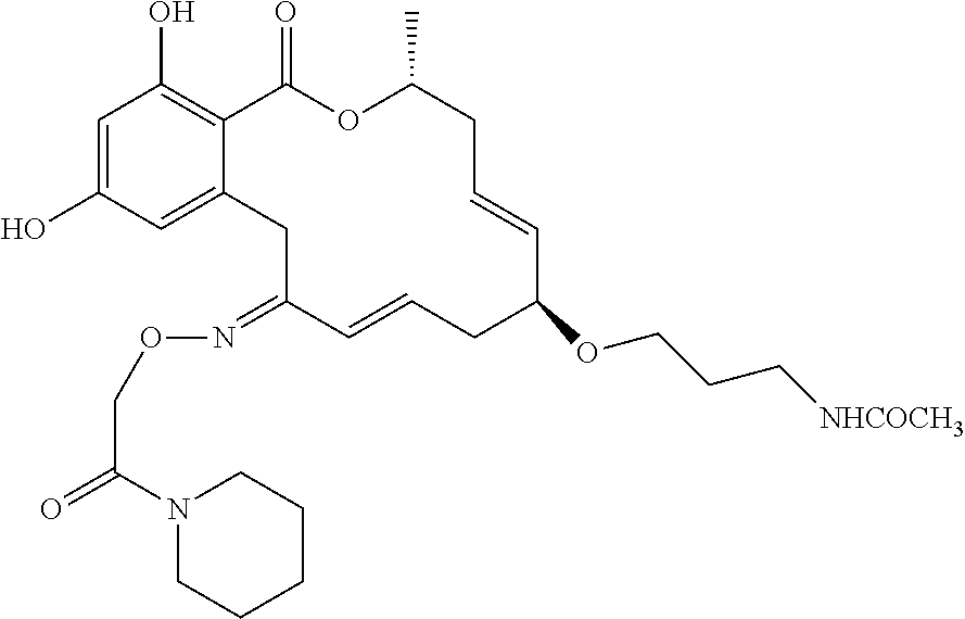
C1=C(O)C=C2C(=C1O)C(=O)OC(C)CC=CC(OCCC[NHCOCH3])CC=CC(=NOCC(=O)N1CCCCC1)C2
